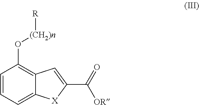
C1=CC=C2C(=C1O[(CH2)n][R])C=C(C(=O)[OR])[X]2
